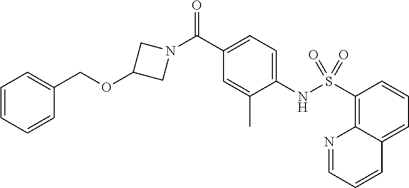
C1(C(N2CC(OCC3=CC=CC=C3)C2)=O)=CC=C(NS(C2=C3C(=CC=C2)C=CC=N3)(=O)=O)C(C)=C1
